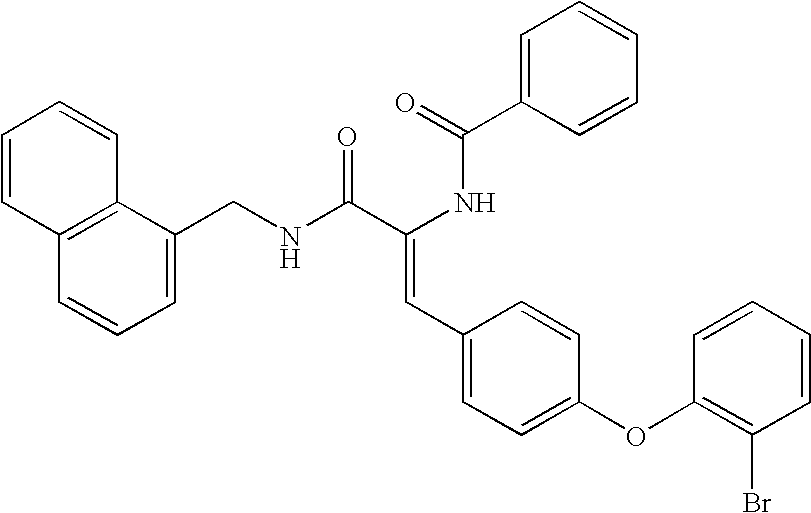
C1=C(C(=O)NC(C(NCC2=CC=CC3=C2C=CC=C3)=O)=CC2=CC=C(OC3=C(Br)C=CC=C3)C=C2)C=CC=C1
